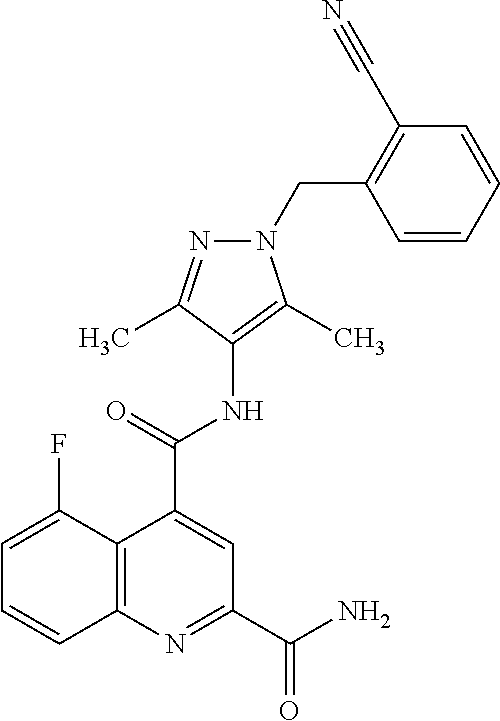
C1=C(F)C2=C(C=C1)N=C(C(N)=O)C=C2C(=O)NC1=C(C)N(CC2=C(C#N)C=CC=C2)N=C1C
